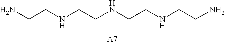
[A7].NCCNCCNCCNCCN
